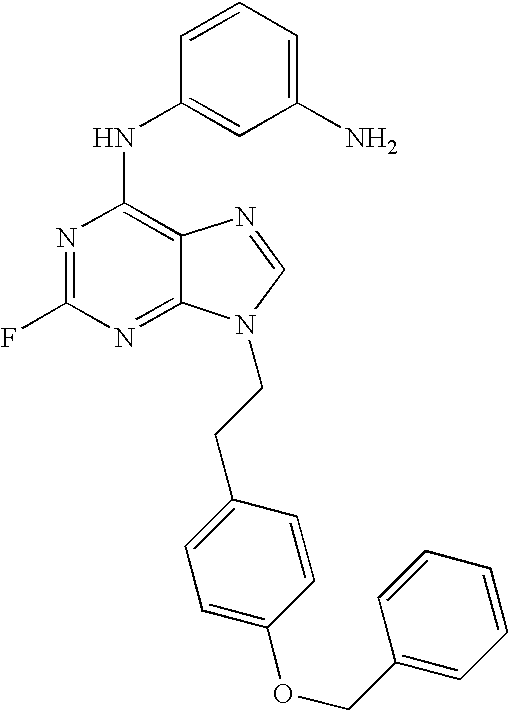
N(C1=C2C(=NC(F)=N1)N(CCC1=CC=C(OCC3=CC=CC=C3)C=C1)C=N2)C1=CC(N)=CC=C1
